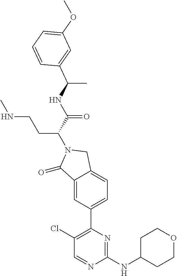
C1(=O)C2=CC(C3=C(Cl)C=NC(NC4CCOCC4)=N3)=CC=C2CN1C(C(NC(C)C1=CC(OC)=CC=C1)=O)CCNC
